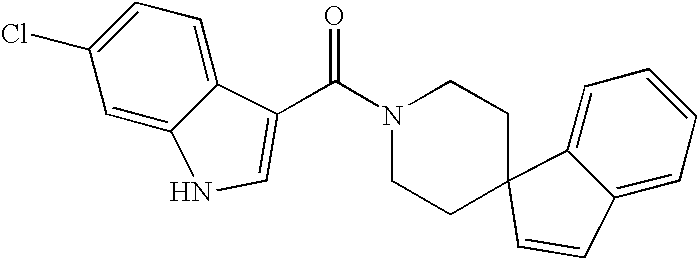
C1(Cl)=CC=C2C(=C1)NC=C2C(N1CCC2(CC1)C1=CC=CC=C1C=C2)=O
